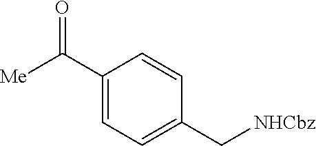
C1(C([Me])=O)=CC=C(C[NHCbz])C=C1
